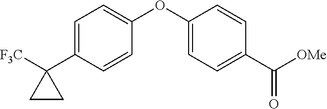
C1=C(C2([F3C])CC2)C=CC(OC2=CC=C(C([OMe])=O)C=C2)=C1
